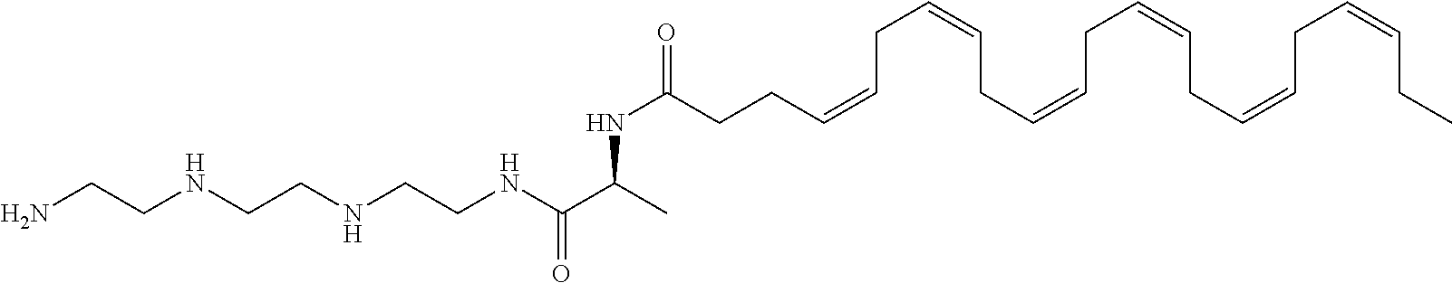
NCCNCCNCCNC(C(C)NC(CCC=CCC=CCC=CCC=CCC=CCC=CCC)=O)=O
